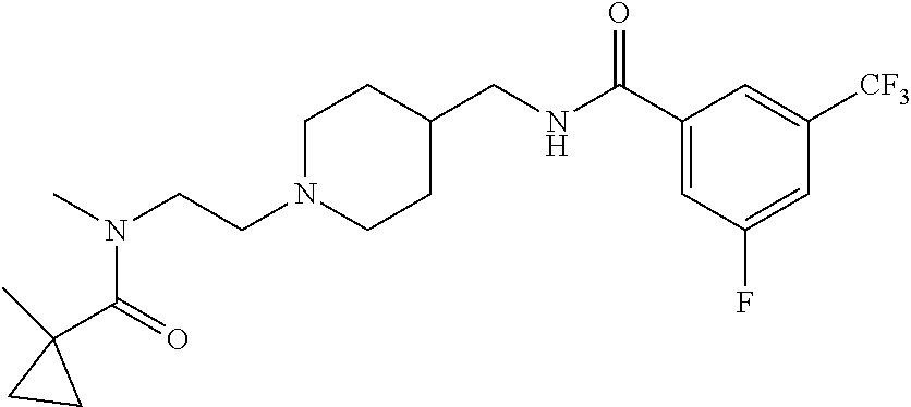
C(CN1CCC(CNC(C2=CC(F)=CC([CF3])=C2)=O)CC1)N(C)C(=O)C1(C)CC1
